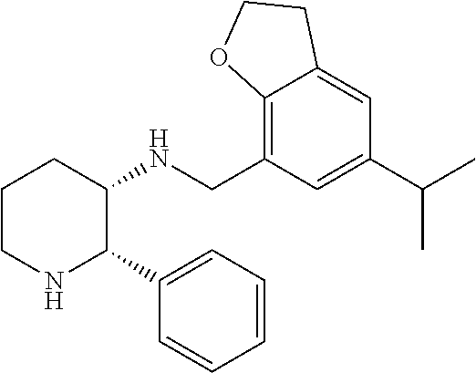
C12=C(CNC3CCCNC3C3=CC=CC=C3)C=C(C(C)C)C=C1CCO2
